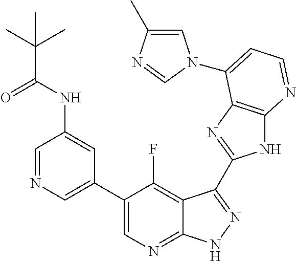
C1=NC=C(C2=CN=C3C(=C2F)C(C2=NC4=C(N2)N=CC=C4N2C=C(C)N=C2)=NN3)C=C1NC(=O)C(C)(C)C
